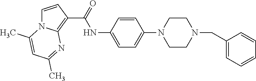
C1CN(CC2=CC=CC=C2)CCN1C1=CC=C(NC(=O)C2=C3N(C=C2)C(C)=CC(C)=N3)C=C1
